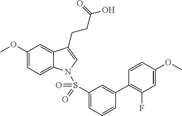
C1(OC)=CC=C2C(=C1)C(CCC(O)=O)=CN2S(C1=CC=CC(C2=C(F)C=C(OC)C=C2)=C1)(=O)=O
